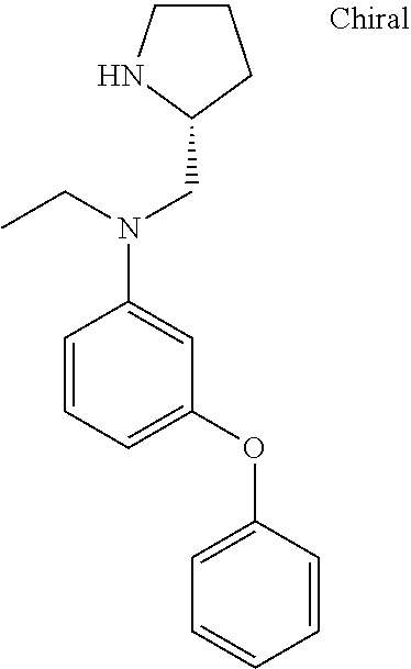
C1CNC(CN(C2=CC(OC3=CC=CC=C3)=CC=C2)CC)C1
